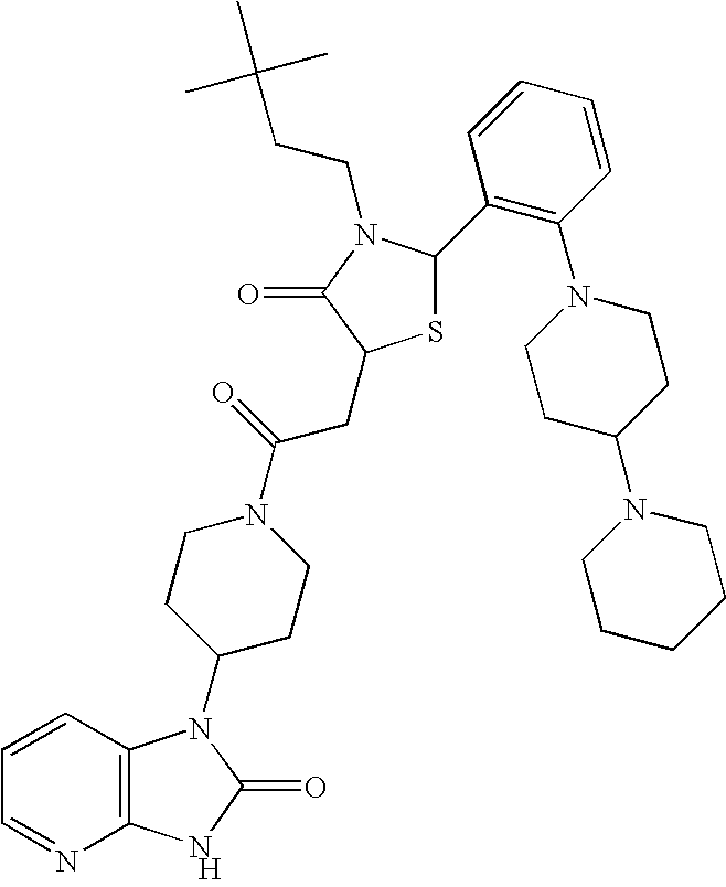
[H].C12=C(C=CC=N1)N(C1CCN(C(=O)CC3SC(C4=C(N5CCC(N6CCCCC6)CC5)C=CC=C4)N(CCC(C)(C)C)C3=O)CC1)C(=O)N2
